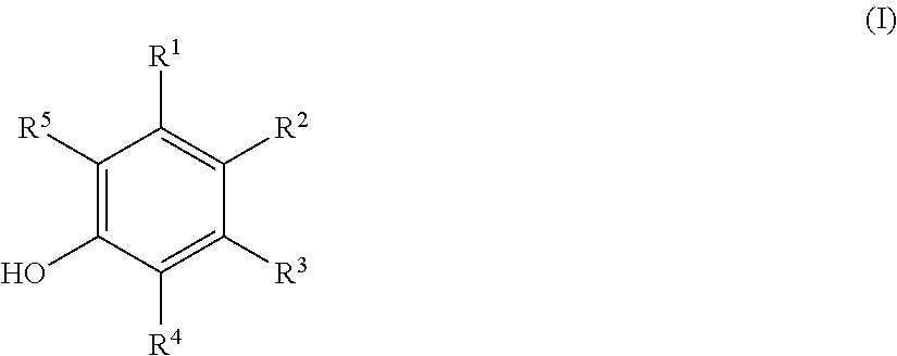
C1([R5])=C(O)C([R4])=C([R3])C([R2])=C1[R1]
